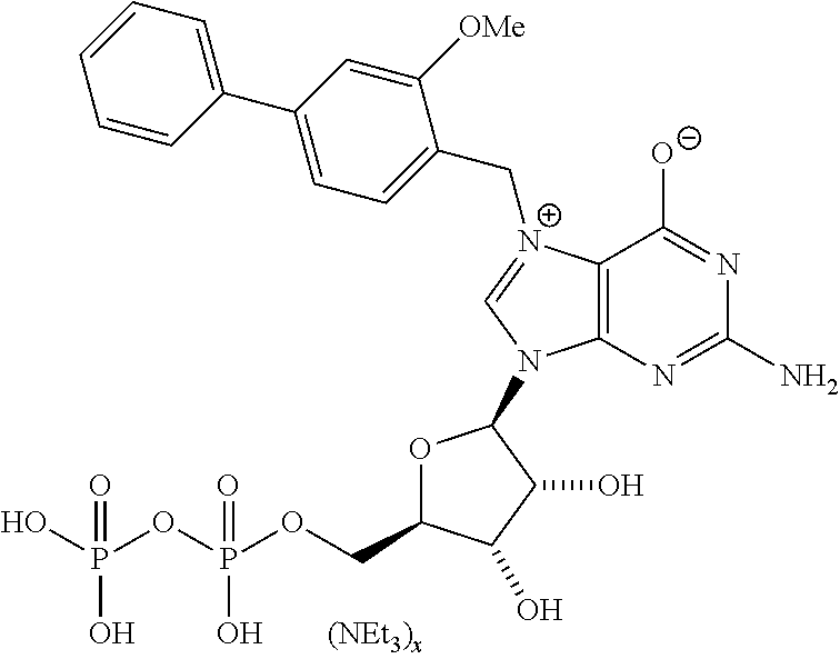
C12=C(N=C(N)N=C1[O-])N(C1OC(COP(OP(O)(O)=O)(O)=O)C(O)C1O)C=[N+]2CC1=CC=C(C2=CC=CC=C2)C=C1[OMe]
